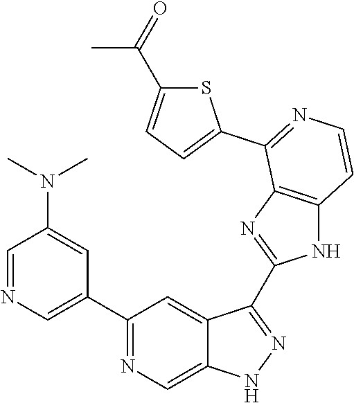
C1=NC=C(C2=NC=C3C(=C2)C(C2=NC4=C(N2)C=CN=C4C2=CC=C(C(=O)C)S2)=NN3)C=C1N(C)C
